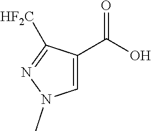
O=C(O)C1=CN(C)N=C1[HF2C]
